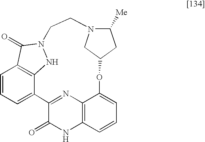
C1=CC=C2C3=C1C(=O)N(N3)CCN1C([Me])CC(OC3=CC=CC4=C3N=C2C(=O)N4)C1
